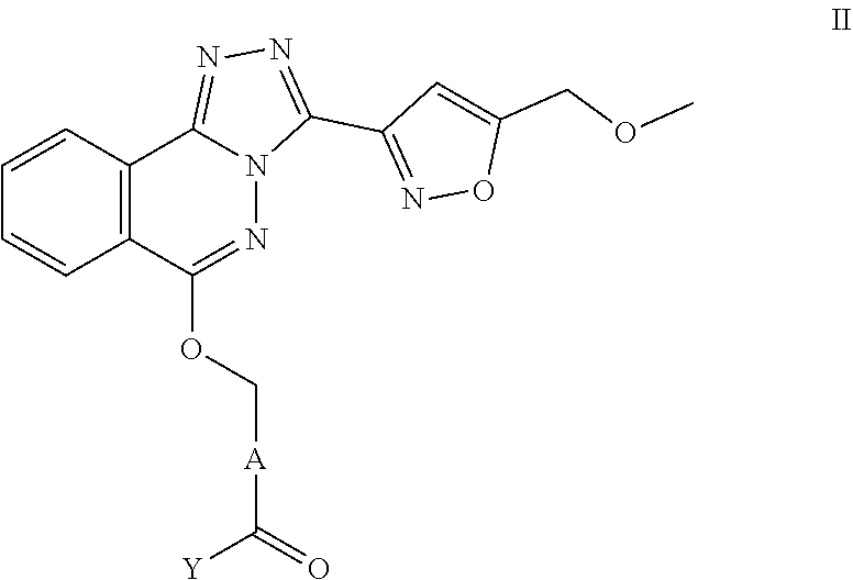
C12=C(C=CC=C1)C1=NN=C(C3=NOC(COC)=C3)N1N=C2OC[A]C([Y])=O
